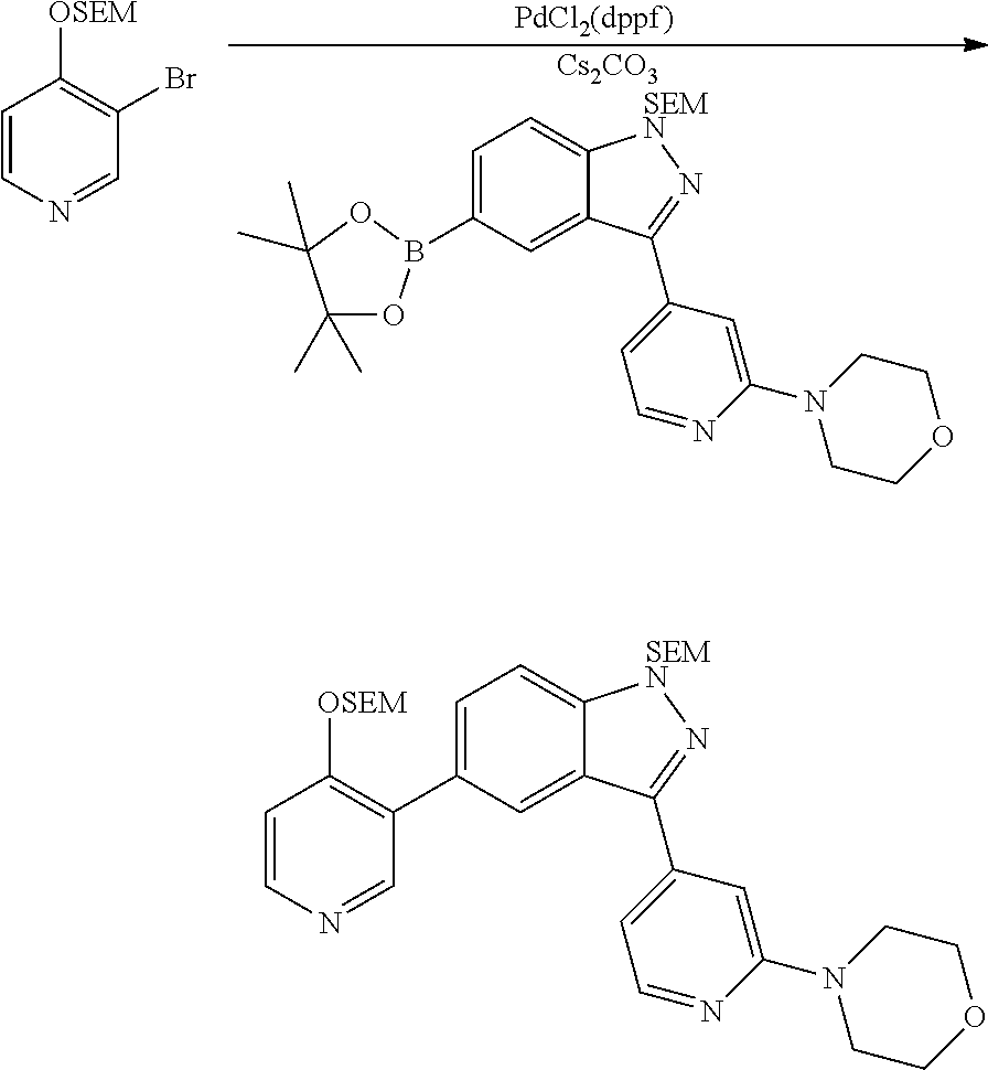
C1=CN=CC(C2=CC=C3C(=C2)C(C2=CC=NC(N4CCOCC4)=C2)=N[SEMN]3)=C1[OSEM].[PdCl2(dppf)].C1=CN=CC(Br)=C1[OSEM].[Cs2CO3].C12=CC(B3OC(C)(C)C(C)(C)O3)=CC=C1[SEMN]N=C2C1=CC=NC(N2CCOCC2)=C1
